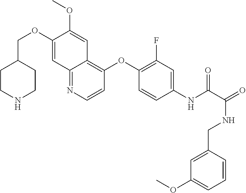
C1CNCCC1COC1=CC2=NC=CC(OC3=C(F)C=C(NC(=O)C(NCC4=CC(OC)=CC=C4)=O)C=C3)=C2C=C1OC
